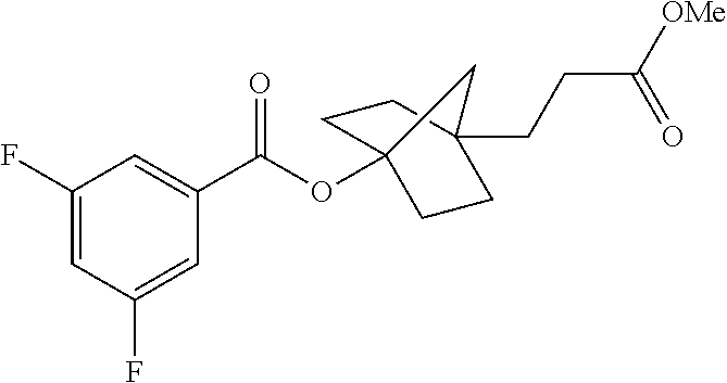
C1(F)=CC(F)=CC(C(OC23CCC(CCC(=O)[OMe])(CC2)C3)=O)=C1
